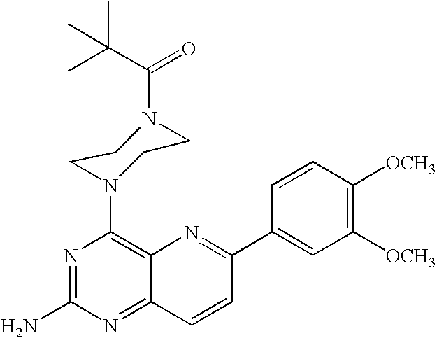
C1([OCH3])=C([OCH3])C=CC(C2=NC3=C(N4CCN(C(C(C)(C)C)=O)CC4)N=C(N)N=C3C=C2)=C1
